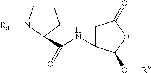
C1=C(NC(=O)C2N([R8])CCC2)C(O[R9])OC1=O
